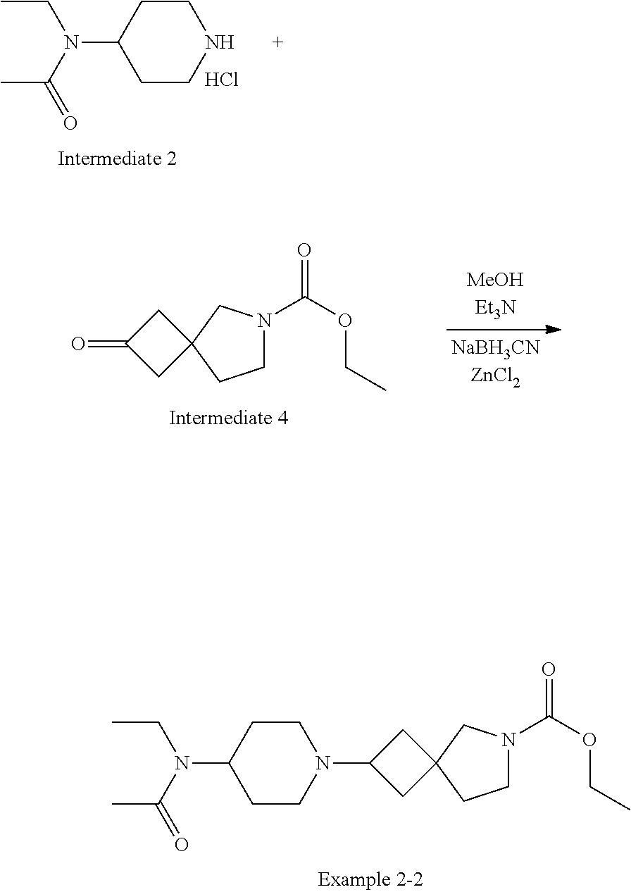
C1(=O)CC2(C1)CN(C(OCC)=O)CC2.C1(N2CCC(N(C(=O)C)CC)CC2)CC2(C1)CN(C(OCC)=O)CC2.C1NCCC(N(C(=O)C)CC)C1.Cl
